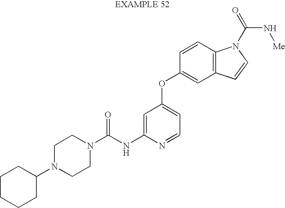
C(NC1=CC(OC2=CC3=C(C=C2)N(C(N[Me])=O)C=C3)=CC=N1)(=O)N1CCN(C2CCCCC2)CC1
